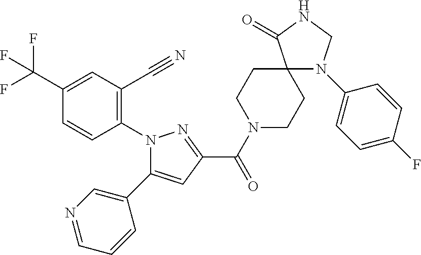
C1(C(F)(F)F)=CC(C#N)=C(N2C(C3=CN=CC=C3)=CC(C(N3CCC4(CC3)N(C3=CC=C(F)C=C3)CNC4=O)=O)=N2)C=C1
